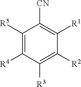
C1([R5])=C([R4])C([R3])=C([R2])C([R1])=C1[CN]
